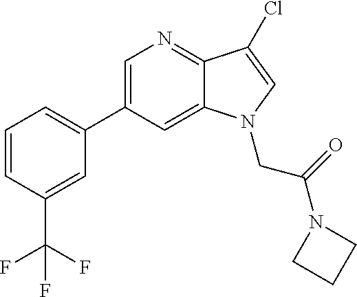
C1=C(C2=CC=CC(C(F)(F)F)=C2)C=C2C(=N1)C(Cl)=CN2CC(N1CCC1)=O
